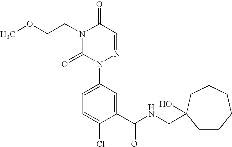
C1(C(NCC2(O)CCCCCC2)=O)=CC(N2N=CC(=O)N(CCOC)C2=O)=CC=C1Cl
